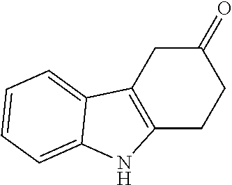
C12=C(CC(=O)CC1)C1=CC=CC=C1N2
